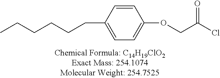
C(C(Cl)=O)OC1=CC=C(CCCCCC)C=C1
